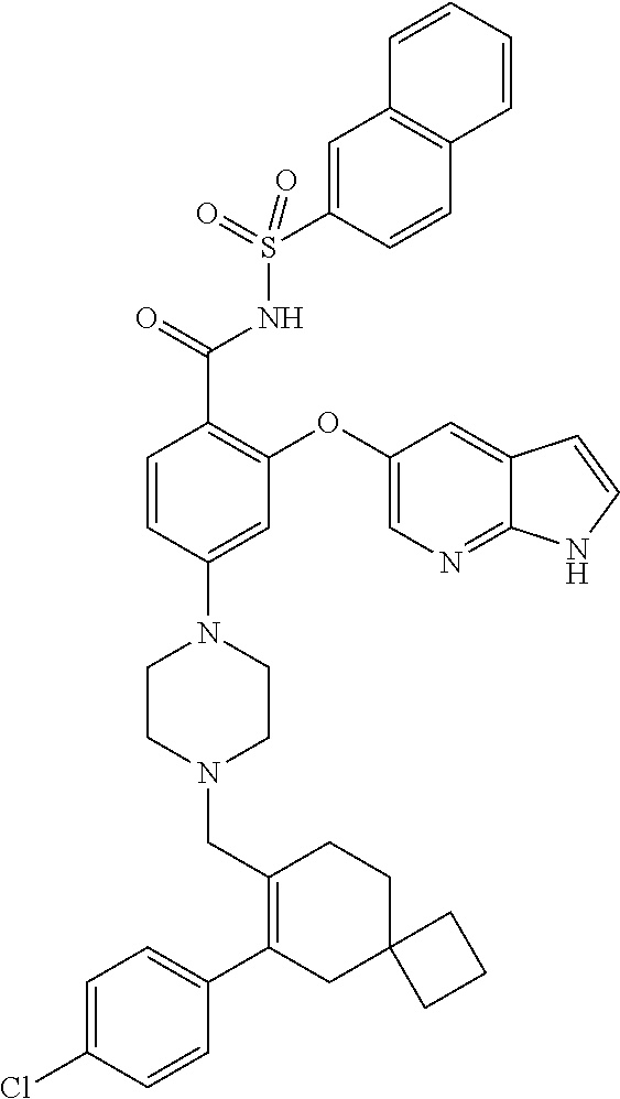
C1=CC(N2CCN(CC3=C(C4=CC=C(Cl)C=C4)CC4(CC3)CCC4)CC2)=CC(OC2=CN=C3C(=C2)C=CN3)=C1C(=O)NS(=O)(=O)C1=CC2=C(C=C1)C=CC=C2
